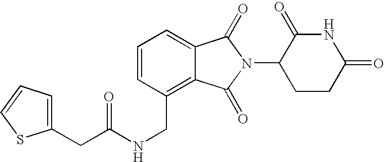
N(CC1=C2C(=CC=C1)C(=O)N(C1CCC(=O)NC1=O)C2=O)C(=O)CC1=CC=CS1
